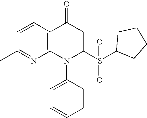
C1(C)=NC2=C(C=C1)C(=O)C=C(S(=O)(=O)C1CCCC1)N2C1=CC=CC=C1
